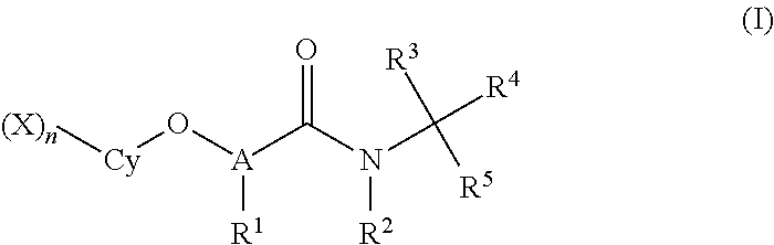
[(X)n][Cy]O[A](C(N(C([R3])([R5])[R4])[R2])=O)[R1]
